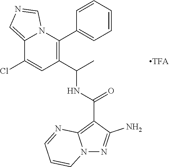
C1=CC=CC(C2=C(C(NC(=O)C3=C4N(N=C3N)C=CC=N4)C)C=C(Cl)C3=CN=CN23)=C1
